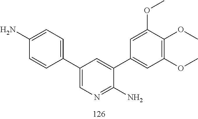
COC1=C(OC)C=C(C2=CC(C3=CC=C(N)C=C3)=CN=C2N)C=C1OC
